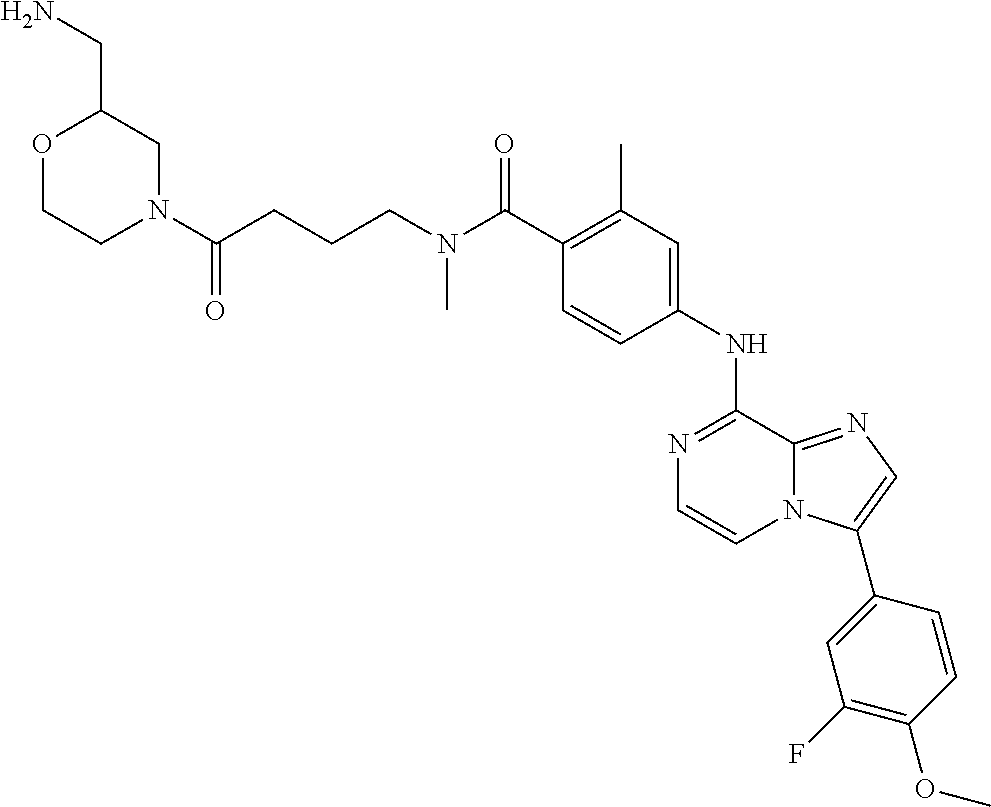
C1(C(N(CCCC(N2CC(CN)OCC2)=O)C)=O)=C(C)C=C(NC2=NC=CN3C2=NC=C3C2=CC(F)=C(OC)C=C2)C=C1
